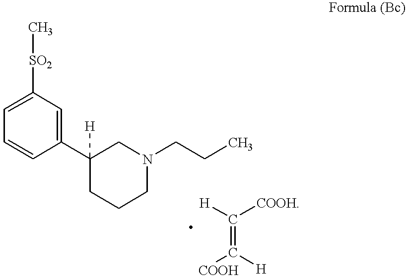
C[SO2]C1=CC=CC(C2([H])CCCN(CCC)C2)=C1.[H]C([COOH])=C([COOH])[H]
